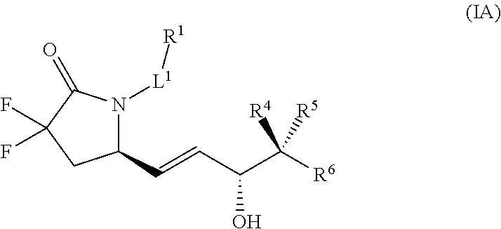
C1(C=CC(C([R6])([R5])[R4])O)N([L1][R1])C(=O)C(F)(F)C1
